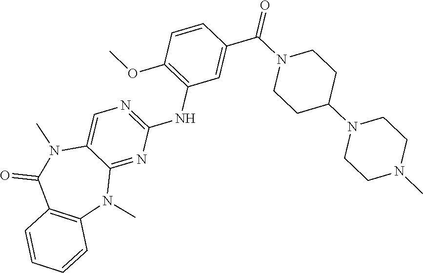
C12=NC(NC3=C(OC)C=CC(C(N4CCC(N5CCN(C)CC5)CC4)=O)=C3)=NC=C1N(C)C(=O)C1=C(N2C)C=CC=C1
